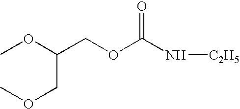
C(C(OC)COC(N[C2H5])=O)OC
